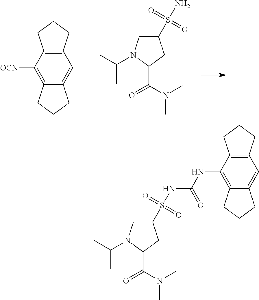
C1=C2C(=C([OCN])C3=C1CCC3)CCC2.C1(S(N)(=O)=O)CN(C(C)C)C(C(N(C)C)=O)C1.C1(S(NC(NC2=C3C(=CC4=C2CCC4)CCC3)=O)(=O)=O)CN(C(C)C)C(C(N(C)C)=O)C1
